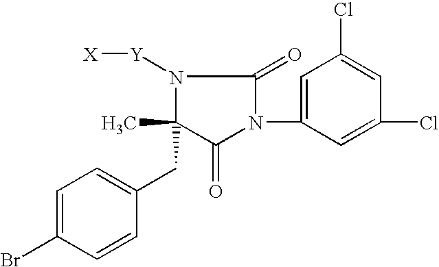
C1=C(Br)C=CC(CC2(C)C(=O)N(C3=CC(Cl)=CC(Cl)=C3)C(=O)N2[Y][X])=C1
